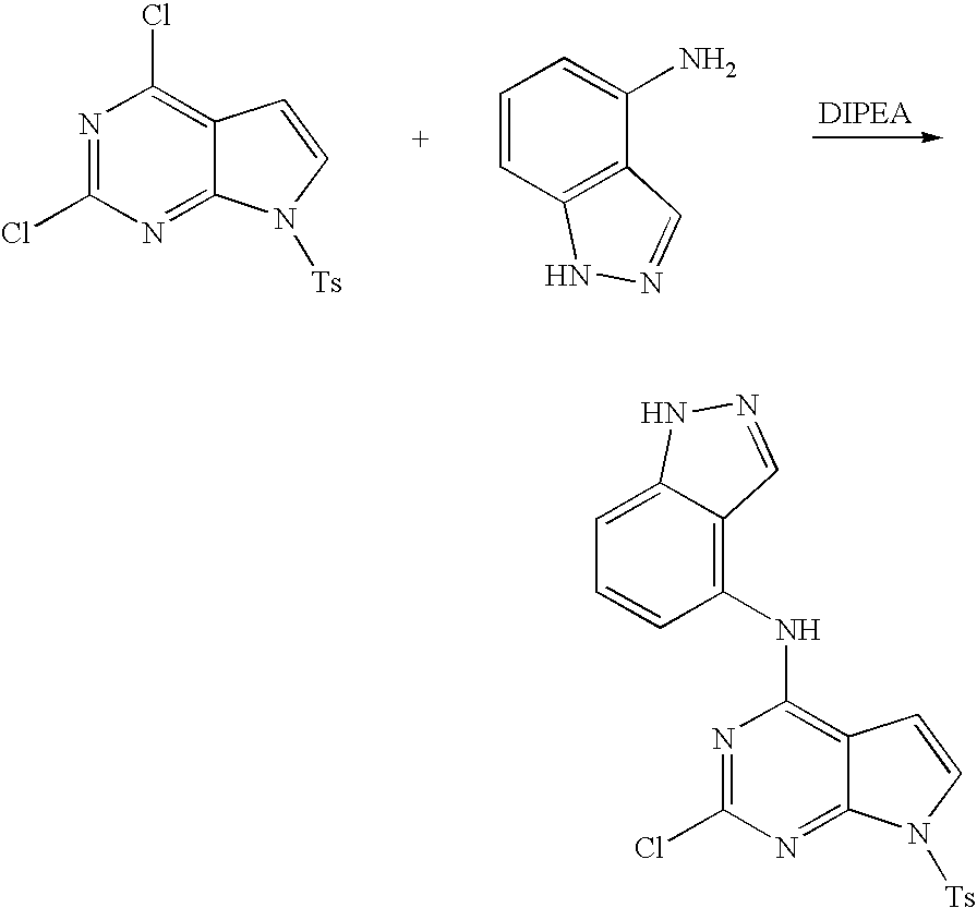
N1=C(Cl)N=C2C(=C1Cl)C=CN2[Ts].C1=CC2=C(C(N)=C1)C=NN2.N1=C(Cl)N=C2C(=C1NC1=C3C(=CC=C1)NN=C3)C=CN2[Ts]
